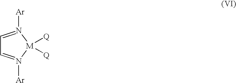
C1=N([Ar])[M]([Q])([Q])N([Ar])=C1
